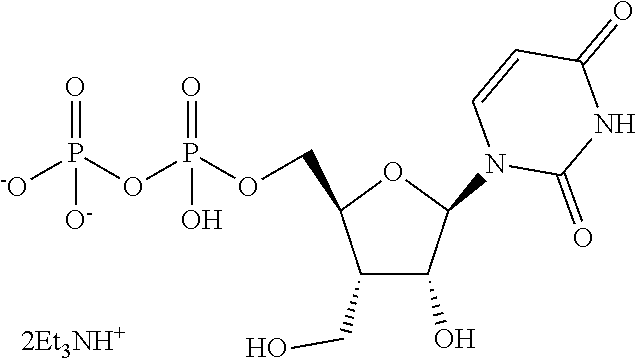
C1(CO)C(O)C(N2C=CC(=O)NC2=O)OC1COP(OP([-O])(=O)[O-])(=O)O
